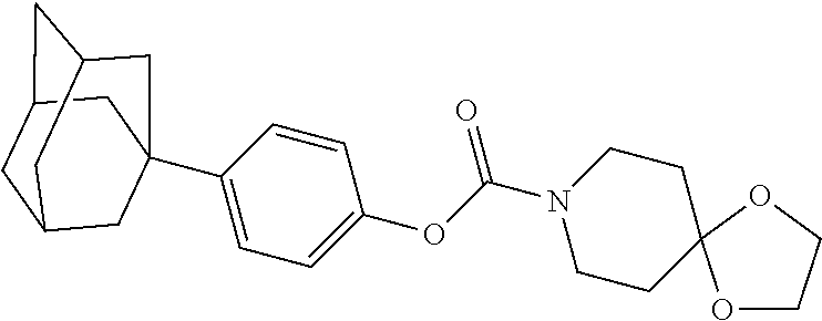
C1C2CC3CC(C4=CC=C(OC(N5CCC6(CC5)OCCO6)=O)C=C4)(CC1C3)C2
